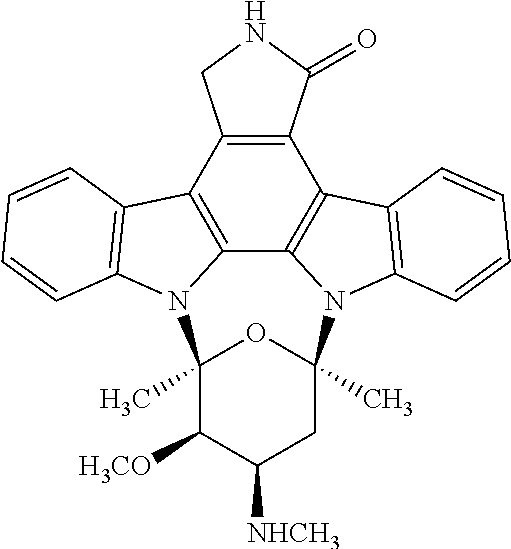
C12=C(C3=C4C5=C1C1=C(N5C5(C)CC([NHCH3])C([H3CO])C(C)(N4C4=C3C=CC=C4)O5)C=CC=C1)CNC2=O
